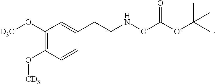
C1(O[D3C])=C(O[CD3])C=CC(CCNOC(OC(C)(C)C)=O)=C1
